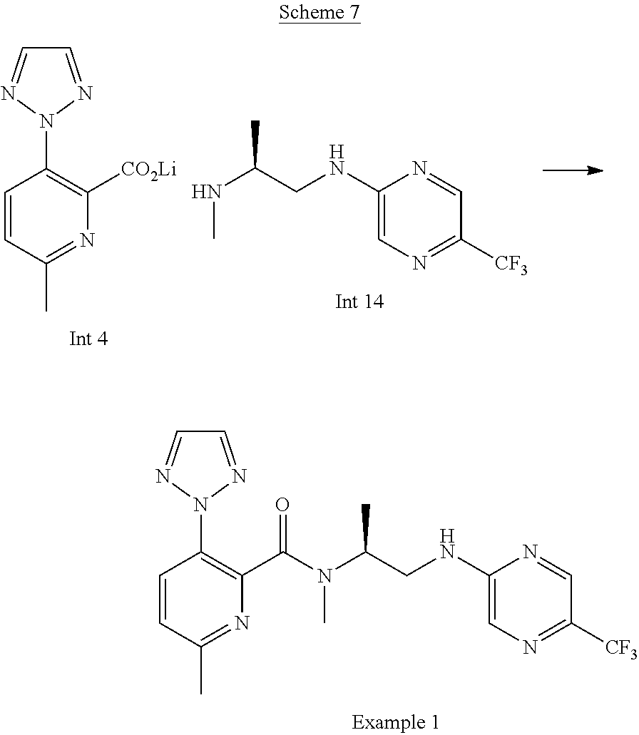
C1=NN(C2=C(C(=O)N(C)C(CNC3=CN=C([CF3])C=N3)C)N=C(C)C=C2)N=C1.C1=NN(C2=C([CO2Li])N=C(C)C=C2)N=C1.N(C)C(CNC1=CN=C([CF3])C=N1)C
